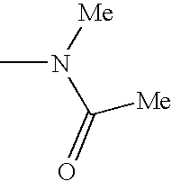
CN([Me])C([Me])=O
